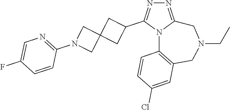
N1=C2N(C(C3CC4(C3)CN(C3=NC=C(F)C=C3)C4)=N1)C1=C(CN(CC)C2)C=C(Cl)C=C1
